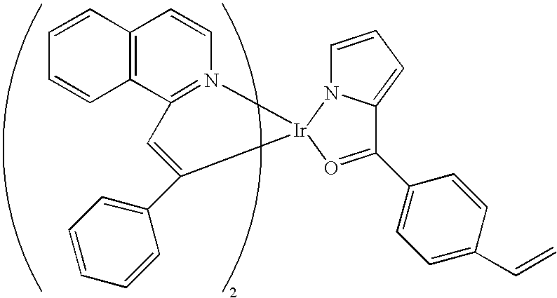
C1=CC2=C(C=C1)C1=N(C=C2)[Ir]2(C(C3=CC=CC=C3)=C1)N1C=CC=C1C(C1=CC=C(C=C)C=C1)=O2
